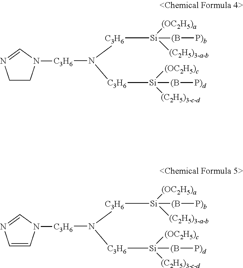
[C3H6](N([C3H6][Si]([(OC2H5)c])([(B][P)d])[(C2H5)3-c-d])[C3H6][Si]([(B][P)b])([(OC2H5)a])[(C2H5)3-a-b])N1CCN=C1.[C3H6](N([C3H6][Si]([(OC2H5)c])([(B][P)d])[(C2H5)3-c-d])[C3H6][Si]([(B][P)b])([(OC2H5)a])[(C2H5)3-a-b])N1C=CN=C1
